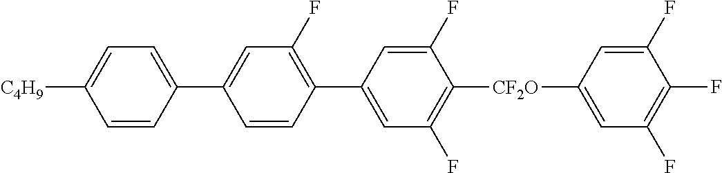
C1=C(C2=CC(F)=C(C3=CC(F)=C([CF2O]C4=CC(F)=C(F)C(F)=C4)C(F)=C3)C=C2)C=CC([C4H9])=C1
